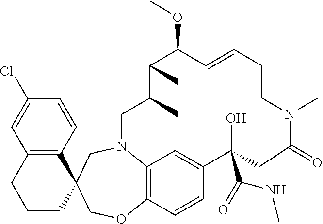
C12=C(C=CC(Cl)=C1)C1(CCC2)COC2=C3N(C1)CC1C(C(OC)C=CCCN(C)C(=O)CC(O)(C(NC)=O)C(=C3)C=C2)CC1
